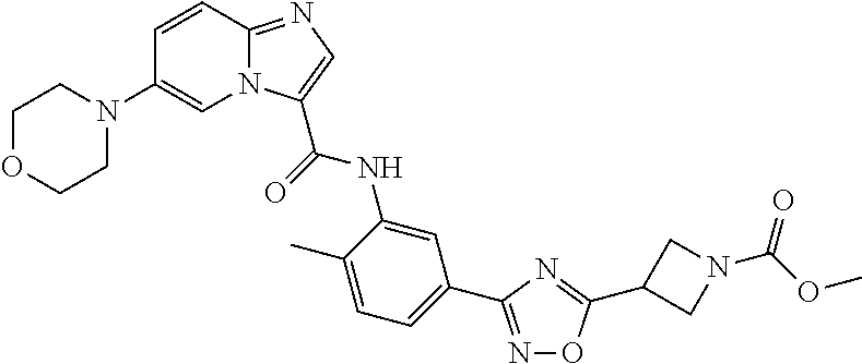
C1=CC2=NC=C(C(=O)NC3=CC(C4=NOC(C5CN(C(OC)=O)C5)=N4)=CC=C3C)N2C=C1N1CCOCC1
